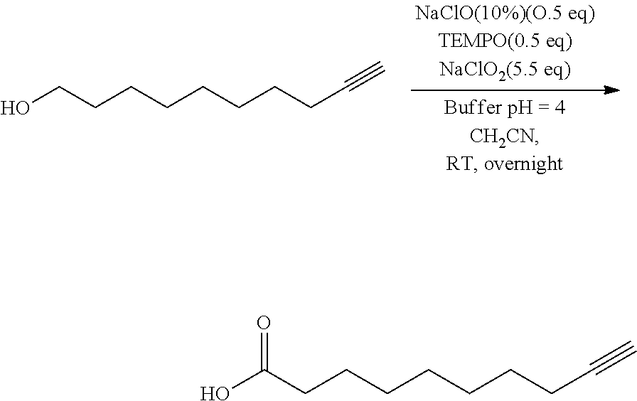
OCCCCCCCCC#C.OC(CCCCCCCC#C)=O
